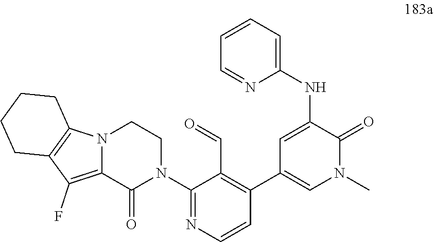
N(C1=CC(C2=C(C=O)C(N3CCN4C(=C(F)C5=C4CCCC5)C3=O)=NC=C2)=CN(C)C1=O)C1=CC=CC=N1
